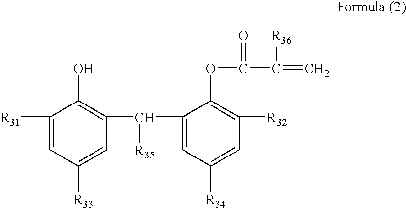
C1([R31])=CC([R33])=CC(C([R35])C2=CC([R34])=CC([R32])=C2OC(=O)C([R36])=C)=C1O
